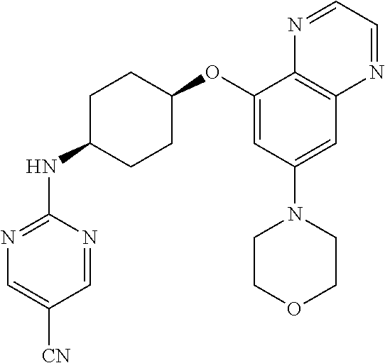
C1=NC(NC2CCC(OC3=CC(N4CCOCC4)=CC4=C3N=CC=N4)CC2)=NC=C1[CN]
